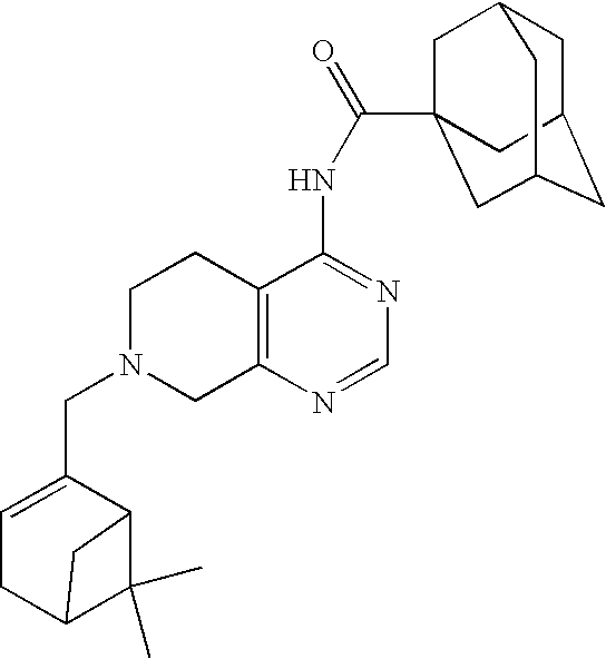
C1N(CC2=CCC3C(C)(C)C2C3)CC2=C(C1)C(NC(=O)C13CC4CC(CC(C1)C4)C3)=NC=N2
